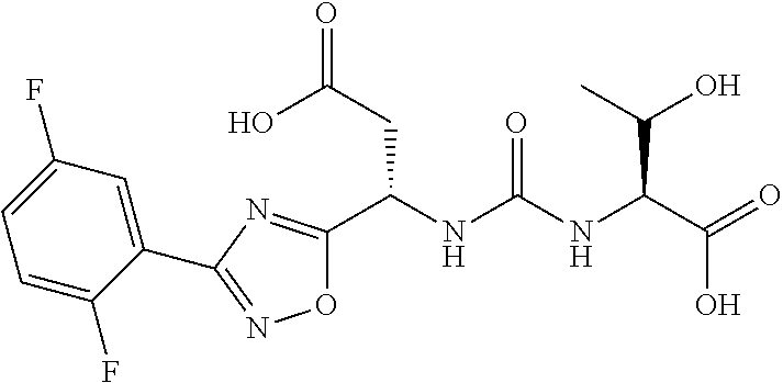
O1C(C(NC(NC(C(=O)O)C(C)O)=O)CC(=O)O)=NC(C2=CC(F)=CC=C2F)=N1
